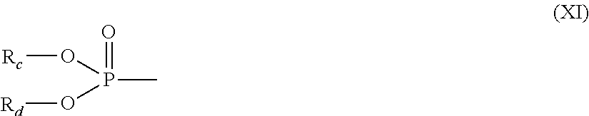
P(C)(=O)(O[Rc])O[Rd]
